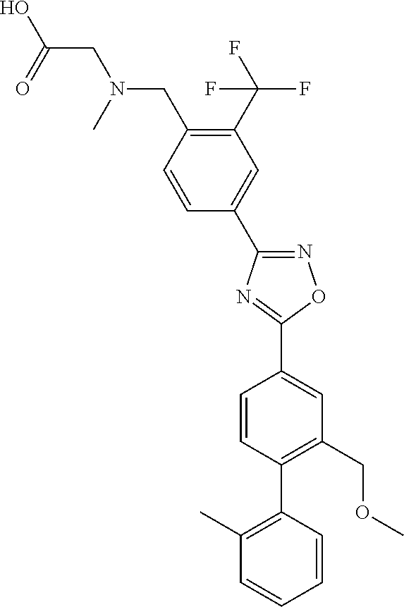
N1=C(C2=CC(C(F)(F)F)=C(CN(CC(=O)O)C)C=C2)N=C(C2=CC(COC)=C(C3=C(C)C=CC=C3)C=C2)O1
